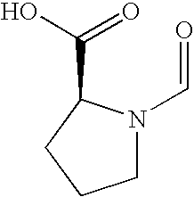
C1N(C=O)C(C(=O)O)CC1
